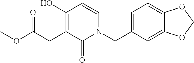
C1=C(CN2C=CC(O)=C(CC(OC)=O)C2=O)C=C2C(=C1)OCO2
